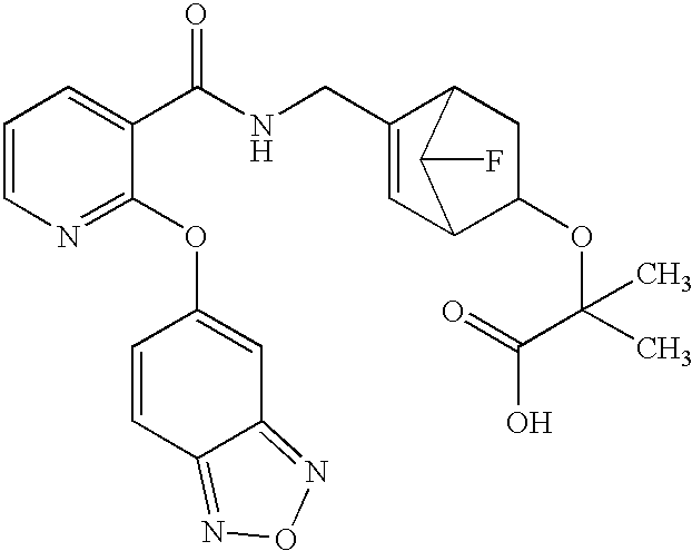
C1=CN=C(OC2=CC3=NON=C3C=C2)C(C(NCC2=CC3C(OC(C(=O)O)(C)C)CC2C3F)=O)=C1
